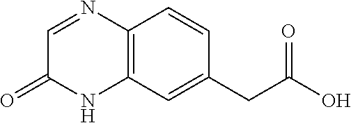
C1=NC2=C(NC1=O)C=C(CC(O)=O)C=C2
